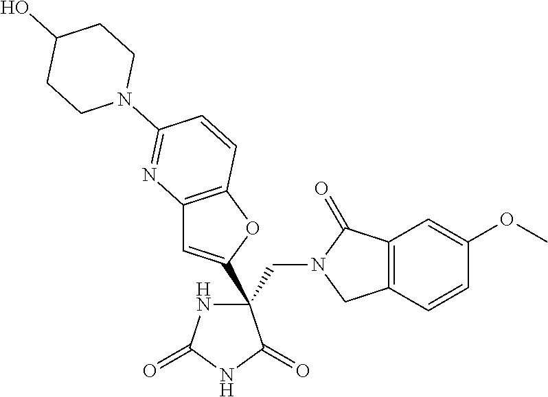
C12=C(OC(C3(CN4CC5=C(C4=O)C=C(OC)C=C5)NC(=O)NC3=O)=C1)C=CC(N1CCC(O)CC1)=N2
